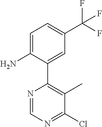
C1=C(N)C(C2=C(C)C(Cl)=NC=N2)=CC(C(F)(F)F)=C1
